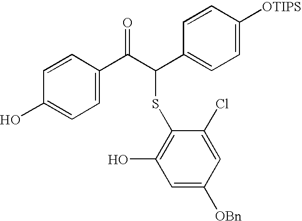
C1=CC(O)=CC=C1C(C(C1=CC=C([OTIPS])C=C1)SC1=C(O)C=C([OBn])C=C1Cl)=O
